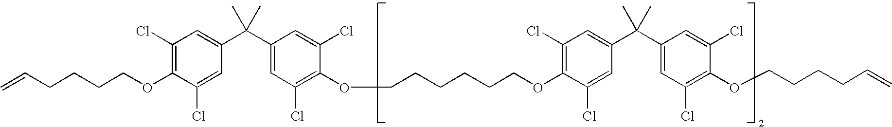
C1(Cl)=C(OCCCCC=C)C(Cl)=CC(C(C2=CC(Cl)=C(OCCCCCCOC3=C(Cl)C=C(C(C4=CC(Cl)=C(OCCCCC=C)C(Cl)=C4)(C)C)C=C3Cl)C(Cl)=C2)(C)C)=C1
